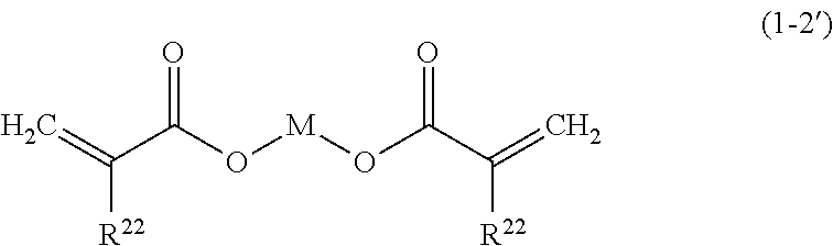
C([R22])(C(O[M]OC(C([R22])=C)=O)=O)=C
